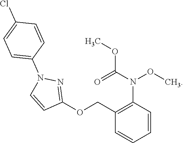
C1=C(Cl)C=CC(N2N=C(OCC3=C(N(C(OC)=O)OC)C=CC=C3)C=C2)=C1
